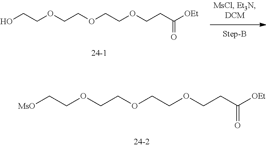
C(COCCC([OEt])=O)OCCOCCO.C(COCCC([OEt])=O)OCCOCC[MsO]
